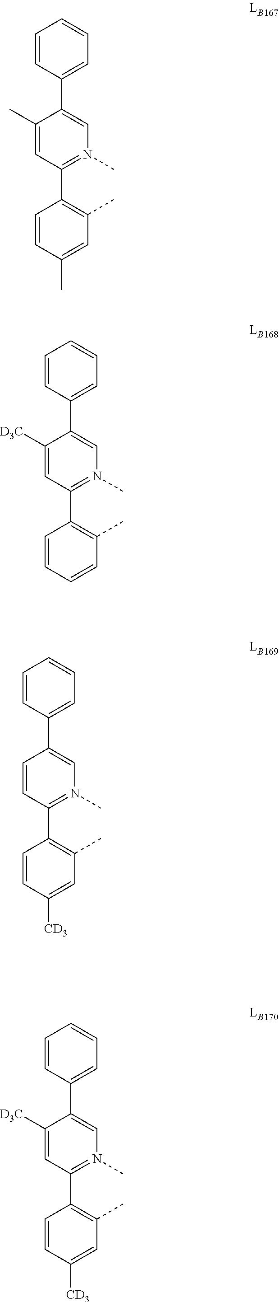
C1(C2=C(C)C=C(C)C=C2)=N(C)C=C(C2=CC=CC=C2)C(C)=C1.C1(C2=C(C)C=CC=C2)=N(C)C=C(C2=CC=CC=C2)C([D3C])=C1.C1(C2=C(C)C=C([CD3])C=C2)=N(C)C=C(C2=CC=CC=C2)C=C1.C1(C2=C(C)C=C([CD3])C=C2)=N(C)C=C(C2=CC=CC=C2)C([D3C])=C1
